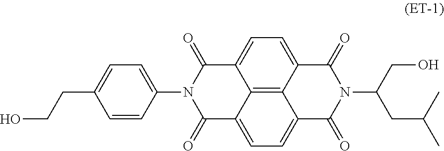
C12=CC=C3C4=C1C(=CC=C4C(=O)N(C(CO)CC(C)C)C3=O)C(=O)N(C1=CC=C(CCO)C=C1)C2=O
